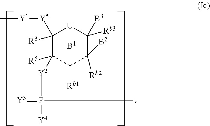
C1([Y5][Y1]C)([R3])C([R5])([Y2]P(=[Y3])([Y4])C)C([Rb1])([B1])C([B2])([Rb2])C([B3])([Rb3])[U]1
